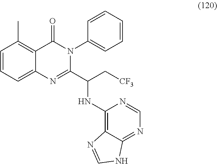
C1=CC=C2C(=C1C)C(=O)N(C1=CC=CC=C1)C(C(C[CF3])NC1=C3C(=NC=N1)NC=N3)=N2
